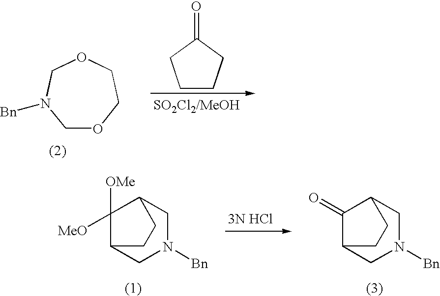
C1([OMe])([MeO])C2CN([Bn])CC1CC2.C1(=O)C2CN([Bn])CC1CC2.C1CCC(=O)C1.C1OCCOCN1[Bn]
